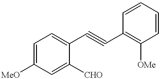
C1=C([MeO])C=C([CHO])C(C#CC2=C([OMe])C=CC=C2)=C1
